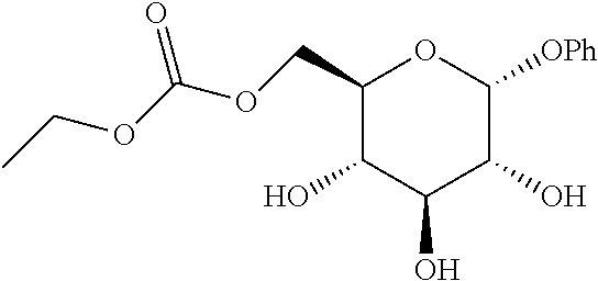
C1(COC(OCC)=O)C(O)C(O)C(O)C([OPh])O1
